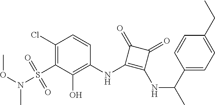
C1(Cl)=C(S(N(OC)C)(=O)=O)C(O)=C(NC2=C(NC(C3=CC=C(CC)C=C3)C)C(=O)C2=O)C=C1
